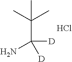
C(C([D])([D])N)(C)(C)C.Cl
